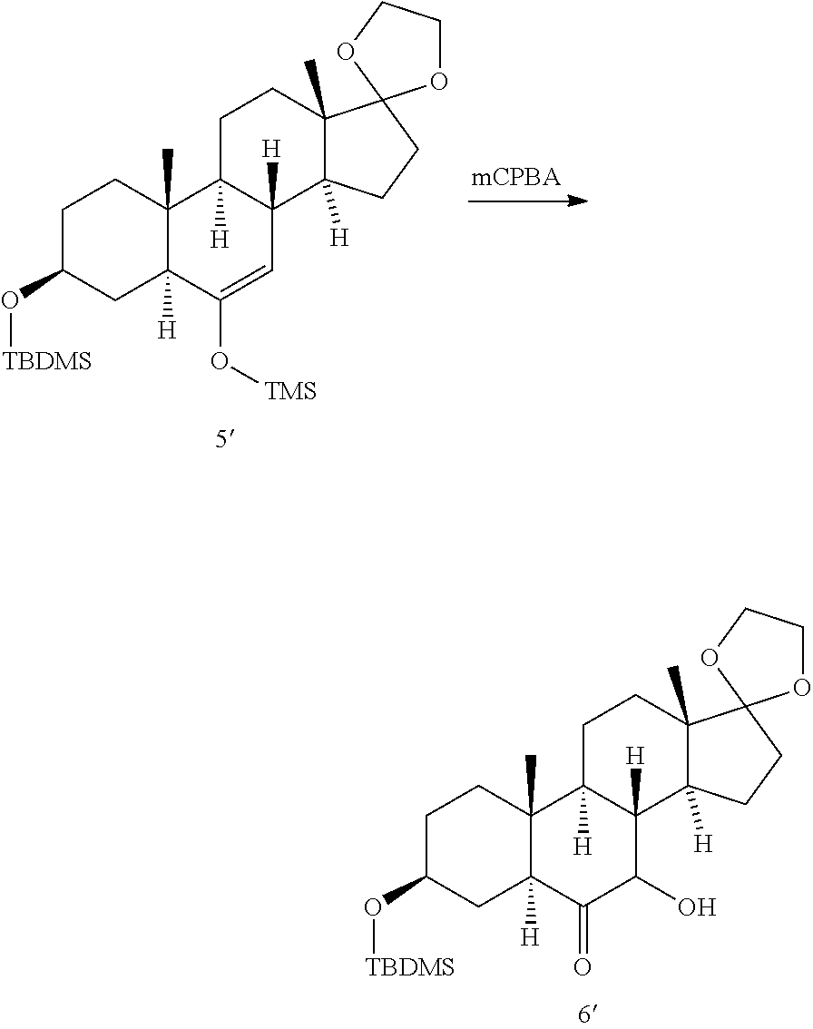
C1C(O[TBDMS])CC2([H])C(C)(C1)C1([H])C([H])(C=C2O[TMS])C2([H])C(C)(CC1)C1(CC2)OCCO1.C1C(O[TBDMS])CC2([H])C(C)(C1)C1([H])C([H])(C(O)C2=O)C2([H])C(C)(CC1)C1(CC2)OCCO1
